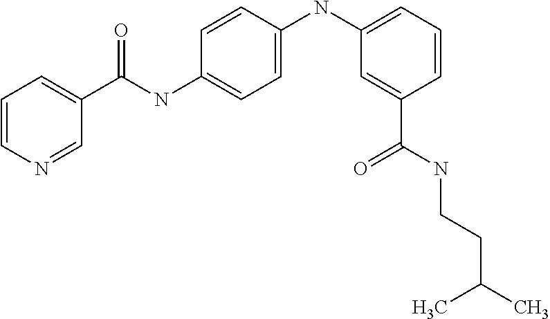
C1=CN=CC(C(NC2=CC=C(NC3=CC=CC(C(=O)NCCC(C)C)=C3)C=C2)=O)=C1
